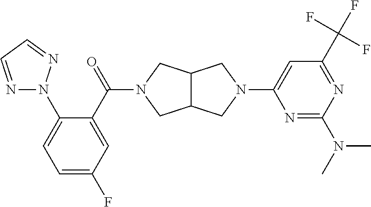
C1=C(F)C=C(C(=O)N2CC3C(CN(C4=CC(C(F)(F)F)=NC(N(C)C)=N4)C3)C2)C(N2N=CC=N2)=C1
